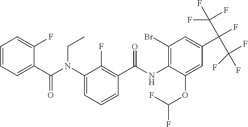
C1=CC=C(C(N(C2=CC=CC(C(NC3=C(Br)C=C(C(F)(C(F)(F)F)C(F)(F)F)C=C3OC(F)F)=O)=C2F)CC)=O)C(F)=C1
